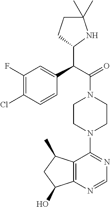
C(C(=O)N1CCN(C2=NC=NC3=C2C(C)CC3O)CC1)(C1NC(C)(C)CC1)C1=CC(F)=C(Cl)C=C1
